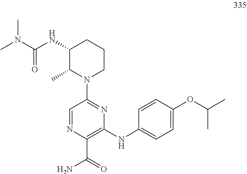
CN(C(NC1C(C)N(C2=NC(NC3=CC=C(OC(C)C)C=C3)=C(C(=O)N)N=C2)CCC1)=O)C
